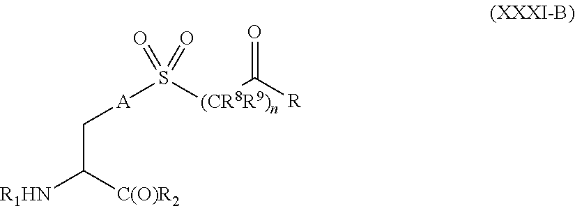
C(C([R1HN])[C(O)R2])[A]S([(CR8R9)n]C([R])=O)(=O)=O
